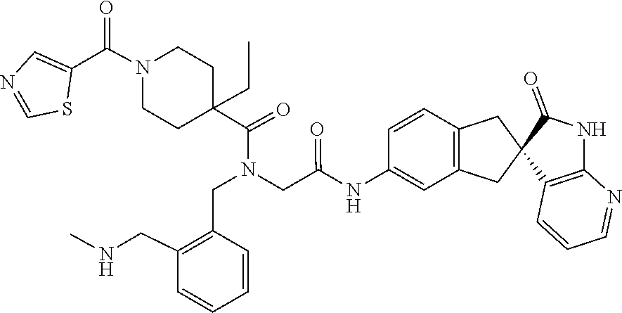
C1C(C(=O)N(CC2=C(CNC)C=CC=C2)CC(=O)NC2=CC3=C(C=C2)CC2(C(=O)NC4=C2C=CC=N4)C3)(CC)CCN(C(C2=CN=CS2)=O)C1
